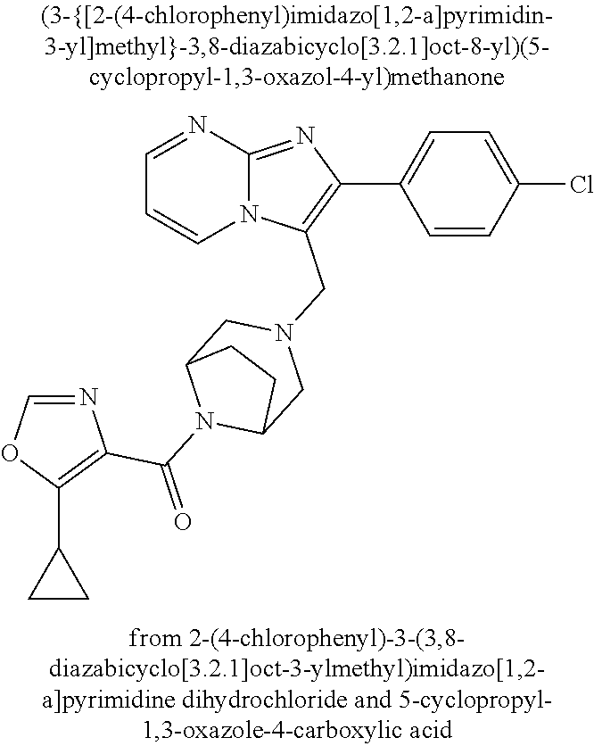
N12C(=NC(C3=CC=C(Cl)C=C3)=C1CN1CC3N(C(=O)C4=C(C5CC5)OC=N4)C(C1)CC3)N=CC=C2
